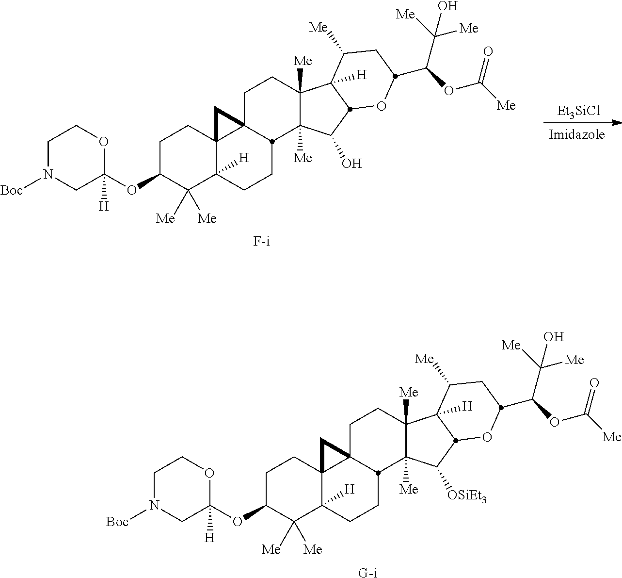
C1COC(OC2C([Me])([Me])C3([H])C4(CC2)C2(CCC5([Me])C([Me])(C(O)C6C5([H])C([Me])CC(C(C([Me])([Me])O)OC([Me])=O)O6)C2CC3)C4)([H])CN1[Boc].[F-i].[Et3SiCl].[G-i].C1COC(OC2C([Me])([Me])C3([H])C4(CC2)C2(CCC5([Me])C([Me])(C([OSiEt3])C6C5([H])C([Me])CC(C(C([Me])([Me])O)OC([Me])=O)O6)C2CC3)C4)([H])CN1[Boc]
